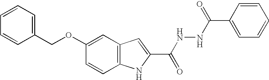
C12=C(C=C(OCC3=CC=CC=C3)C=C1)C=C(C(NNC(=O)C1=CC=CC=C1)=O)N2
